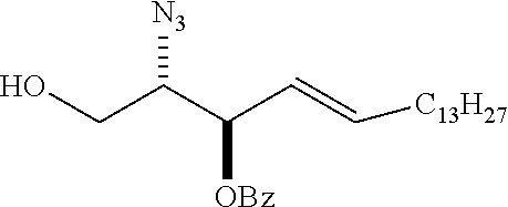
OCC(C(C=C[C13H27])[OBz])[N3]
